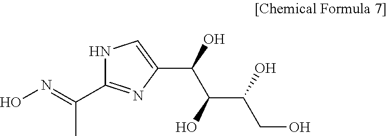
ON=C(C)C1=NC(C(O)C(O)C(O)CO)=CN1
